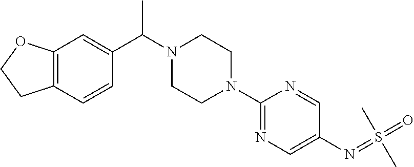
CC(N1CCN(C2=NC=C(N=S(=O)(C)C)C=N2)CC1)C1=CC2=C(C=C1)CCO2
